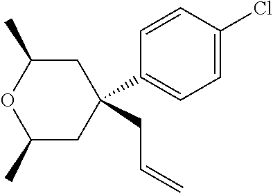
C1=CC(C2(CC=C)CC(C)OC(C)C2)=CC=C1Cl
